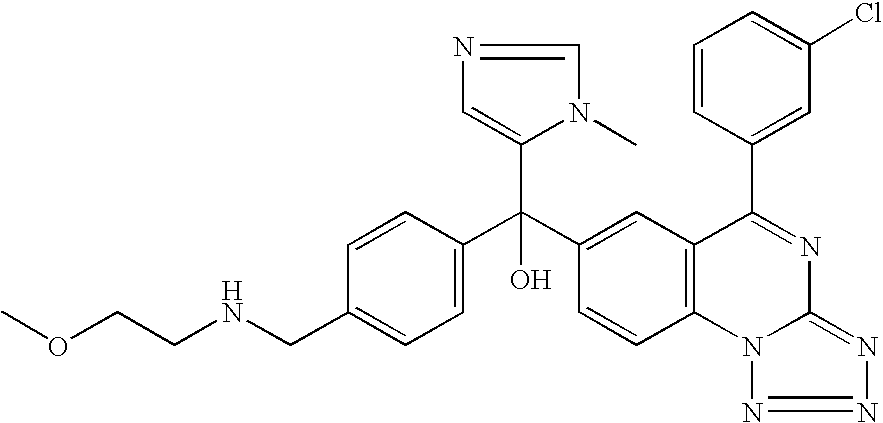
C1=C(CNCCOC)C=CC(C(C2=CC3=C(C=C2)N2C(=NN=N2)N=C3C2=CC(Cl)=CC=C2)(C2=CN=CN2C)O)=C1
